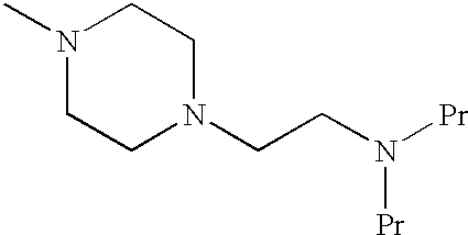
N1(C)CCN(CCN([Pr])[Pr])CC1
